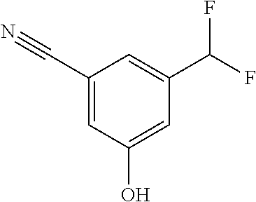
C1(C#N)=CC(O)=CC(C(F)F)=C1
